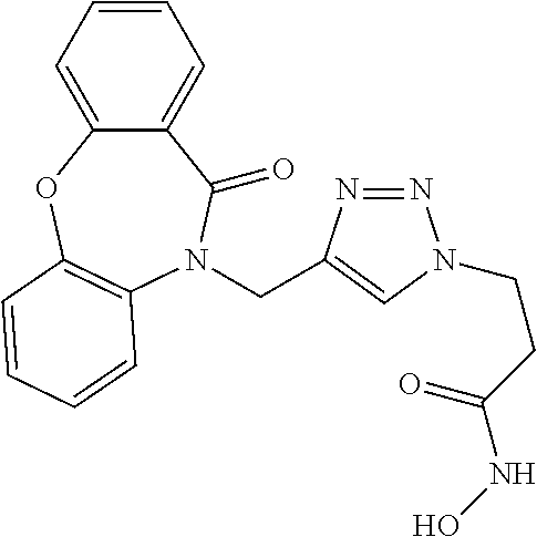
C12=CC=CC=C1OC1=C(N(CC3=CN(CCC(NO)=O)N=N3)C2=O)C=CC=C1
